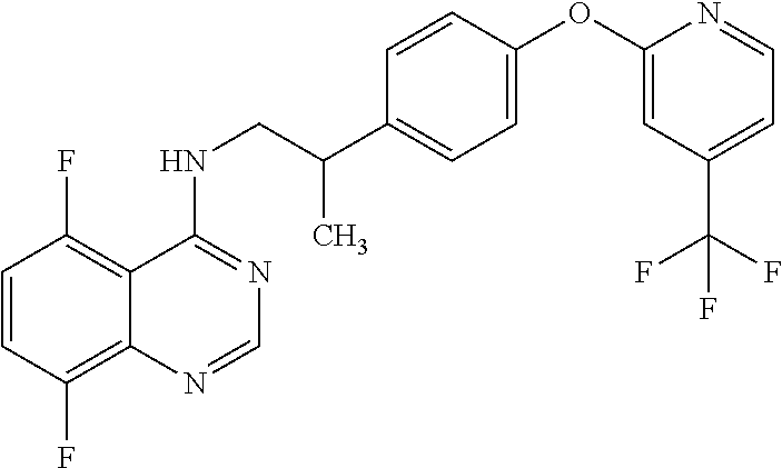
C1=CC(F)=C2C(=C1F)C(NCC(C1=CC=C(OC3=CC(C(F)(F)F)=CC=N3)C=C1)C)=NC=N2
